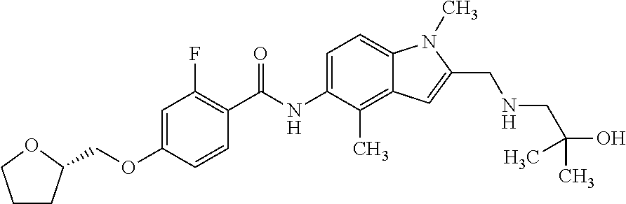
C1CC(COC2=CC(F)=C(C(=O)NC3=CC=C4C(=C3C)C=C(CNCC(O)(C)C)N4C)C=C2)OC1
